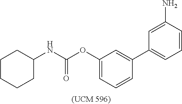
C1(OC(NC2CCCCC2)=O)=CC=CC(C2=CC=CC(N)=C2)=C1
